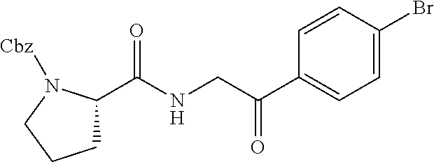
C1C(C(NCC(=O)C2=CC=C(Br)C=C2)=O)N([Cbz])CC1
